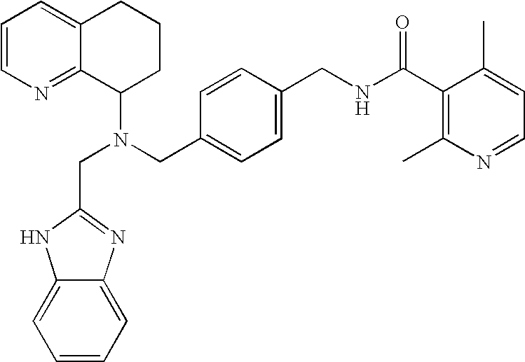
N(CC1=CC=C(CNC(C2=C(C)N=CC=C2C)=O)C=C1)(C1CCCC2=CC=CN=C12)CC1=NC2=CC=CC=C2N1
